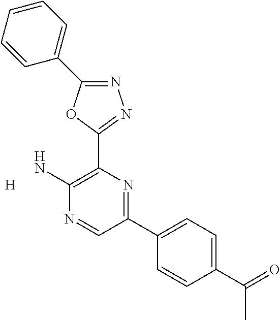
N1=C(C2=CC=CC=C2)OC(C2=C(N)N=CC(C3=CC=C(C(=O)C)C=C3)=N2)=N1.[H]
